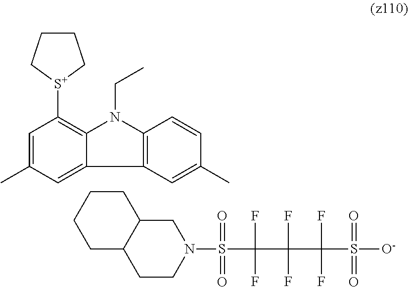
C1=C(C)C=C2C(=C1[S+]1CCCC1)N(CC)C1=C2C=C(C)C=C1.[O-]S(C(C(C(S(N1CCC2C(C1)CCCC2)(=O)=O)(F)F)(F)F)(F)F)(=O)=O
